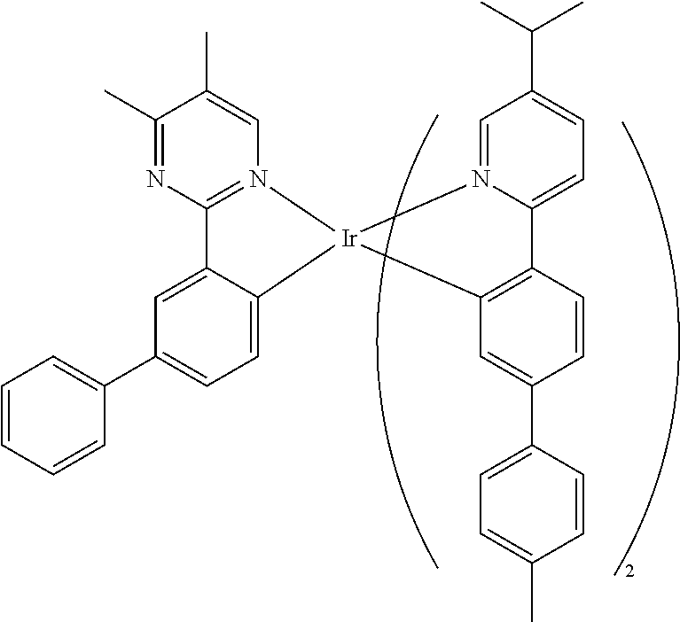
C12=N(C=C(C)C(C)=N1)[Ir]1(C3=CC=C(C4=CC=CC=C4)C=C23)C2=C(C3=CC=C(C(C)C)C=N31)C=CC(C1=CC=C(C)C=C1)=C2
